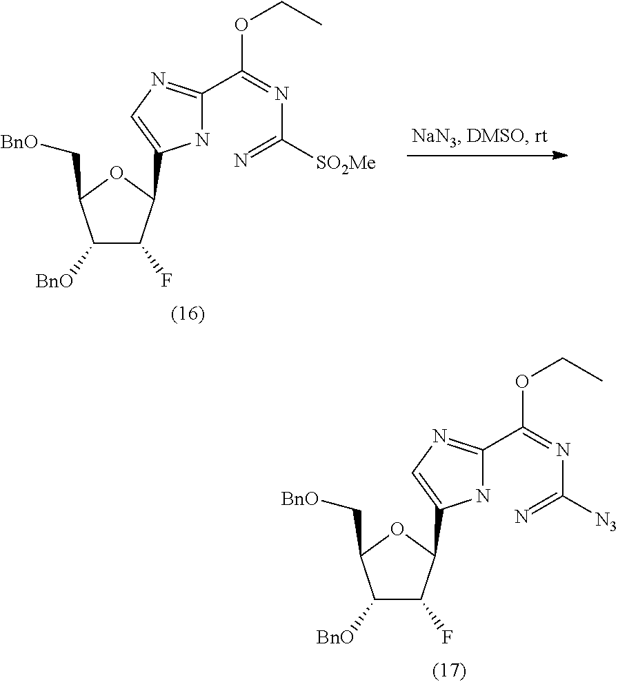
C1([BnO])C(F)C(C2=CN=C(C(=NC(=N)[SO2Me])OCC)N2)OC1C[BnO].C1([BnO])C(F)C(C2=CN=C(C(=NC(=N)[N3])OCC)N2)OC1C[BnO]
